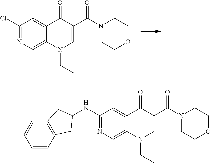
C1(Cl)=NC=C2C(=C1)C(=O)C(C(N1CCOCC1)=O)=CN2CC.C1(NC2CC3=C(C=CC=C3)C2)=NC=C2C(=C1)C(=O)C(C(N1CCOCC1)=O)=CN2CC
